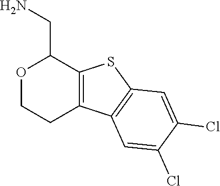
C12=C(SC3=C1C=C(Cl)C(Cl)=C3)C(CN)OCC2
